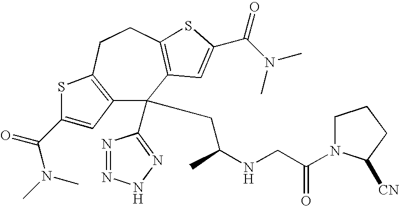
C12=C(CCC3=C(C=C(C(N(C)C)=O)S3)C1(C1=NNN=N1)CC(NCC(=O)N1CCCC1[CN])C)SC(C(=O)N(C)C)=C2
